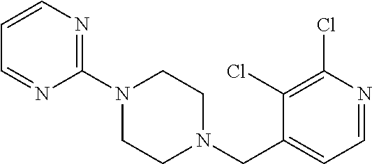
C1=CN=C(N2CCN(CC3=CC=NC(Cl)=C3Cl)CC2)N=C1
